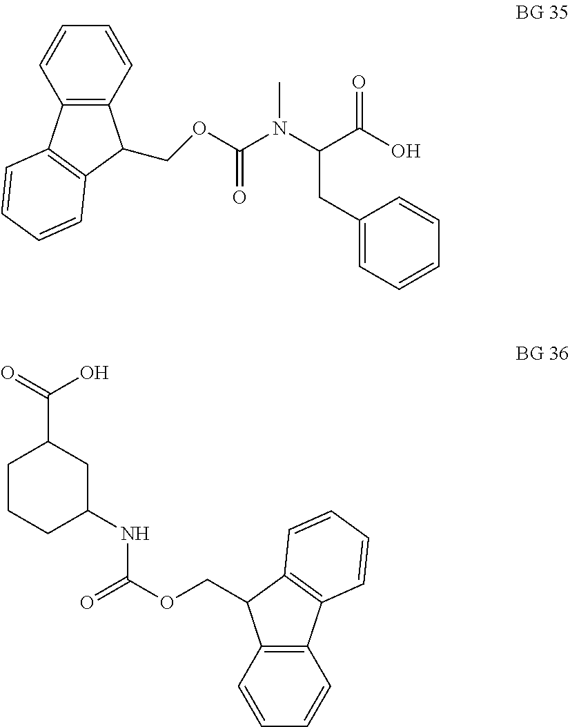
C12=C(C3=C(C=CC=C3)C1COC(N(C(C(O)=O)CC1=CC=CC=C1)C)=O)C=CC=C2.C12=C(C3=C(C1COC(=O)NC1CC(C(O)=O)CCC1)C=CC=C3)C=CC=C2
